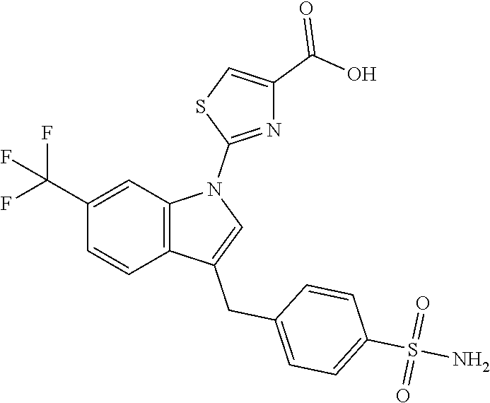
C1(C(F)(F)F)=CC2=C(C=C1)C(CC1=CC=C(S(N)(=O)=O)C=C1)=CN2C1=NC(C(=O)O)=CS1
